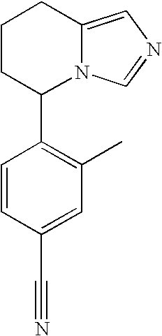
C1CC(C2=C(C)C=C(C#N)C=C2)N2C(=CN=C2)C1
